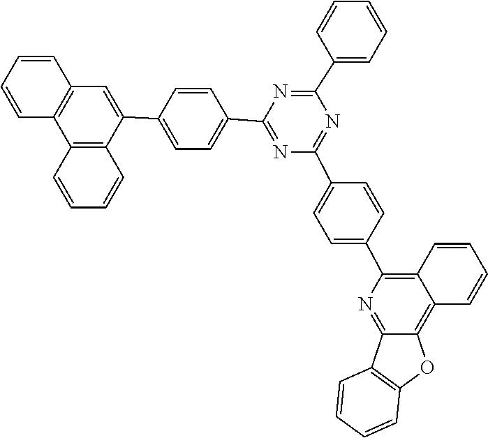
C1=CC=CC=C1C1=NC(C2=CC=C(C3=CC4=C(C=CC=C4)C4=C3C=CC=C4)C=C2)=NC(C2=CC=C(C3=C4C(=C5C(=N3)C3=C(O5)C=CC=C3)C=CC=C4)C=C2)=N1
